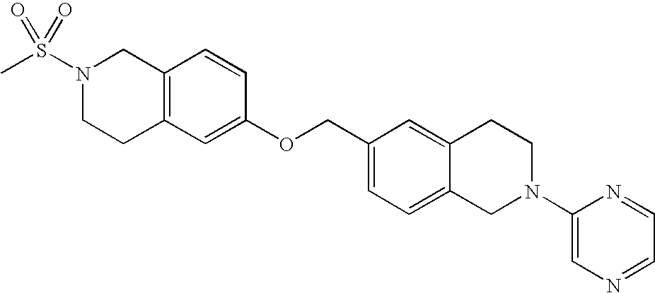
C12=C(CCN(S(C)(=O)=O)C1)C=C(OCC1=CC=C3C(=C1)CCN(C1=CN=CC=N1)C3)C=C2
